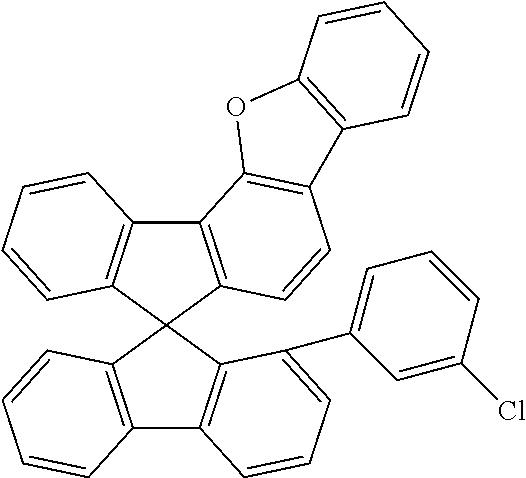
C12=C(C3(C4=C1C=CC=C4C1=CC=CC(Cl)=C1)C1=C(C4=C3C=CC=C4)C3=C(C=C1)C1=C(O3)C=CC=C1)C=CC=C2
